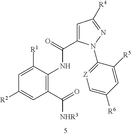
C1=C([R6])C=C([R5])C(N2C(C(=O)NC3=C(C(=O)[NHR3])C=C([R2])C=C3[R1])=CC([R4])=N2)=[Z]1
